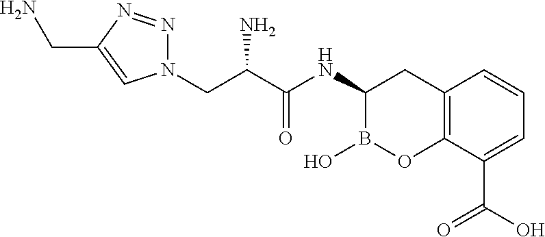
C(C(C(NC1B(O)OC2=C(C1)C=CC=C2C(O)=O)=O)N)N1N=NC(CN)=C1
